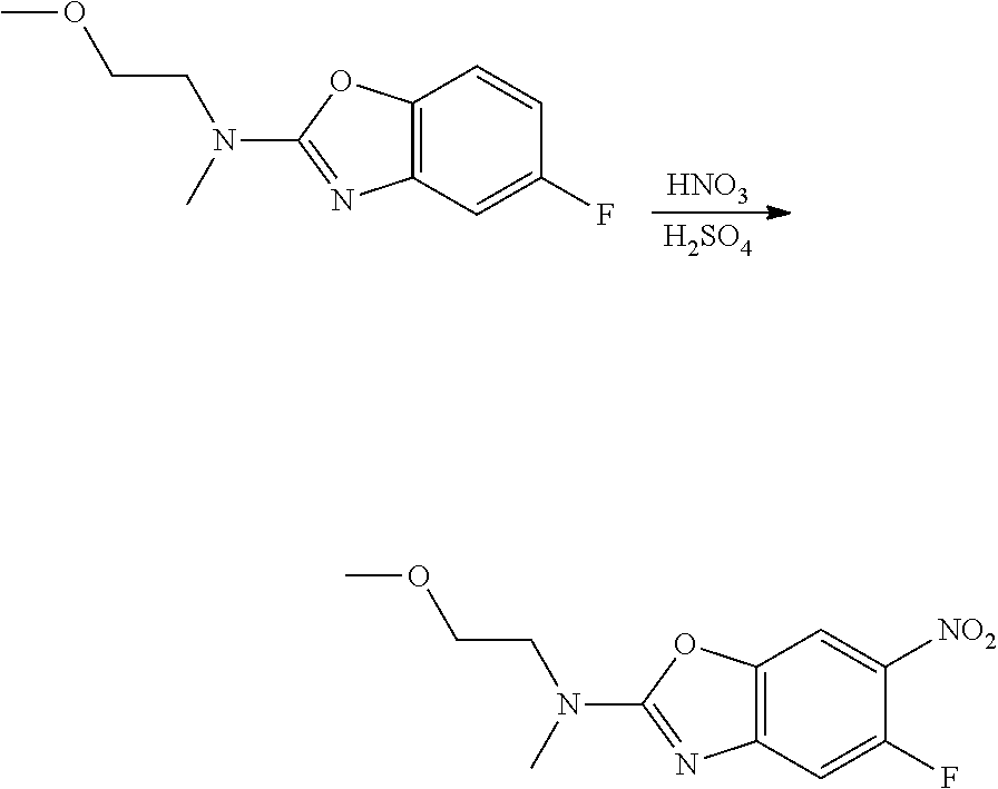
C12=C(OC(N(C)CCOC)=N1)C=CC(F)=C2.[HNO3].[H2SO4].C12=C(OC(N(C)CCOC)=N1)C=C([NO2])C(F)=C2
